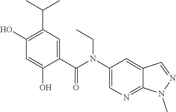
C1(O)=C(C(C)C)C=C(C(N(C2=CN=C3C(=C2)C=NN3C)CC)=O)C(O)=C1
